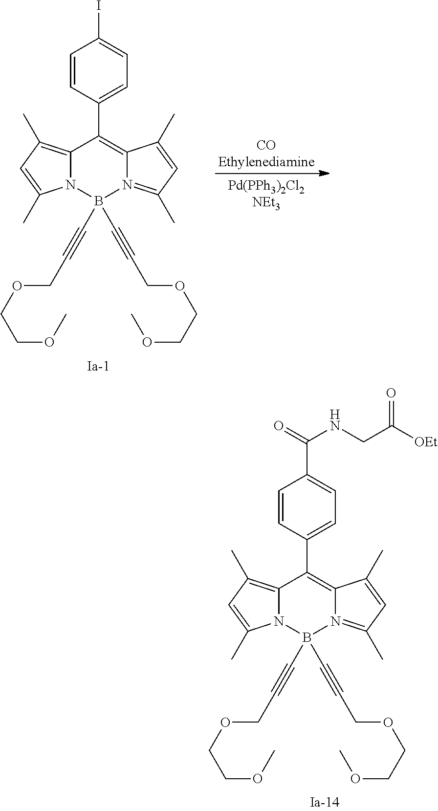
C12=C(C)C=C(C)N1B(C#CCOCCOC)(C#CCOCCOC)N1=C(C)C=C(C)C1=C2C1=CC=C(I)C=C1.[COEthylenediamine].C12=C(C)C=C(C)N1B(C#CCOCCOC)(C#CCOCCOC)N1=C(C)C=C(C)C1=C2C1=CC=C(C(=O)NCC([OEt])=O)C=C1
